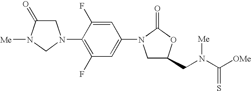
C1C(CN(C([OMe])=S)[Me])OC(=O)N1C1=CC(F)=C(N2CC(=O)N([Me])C2)C(F)=C1
